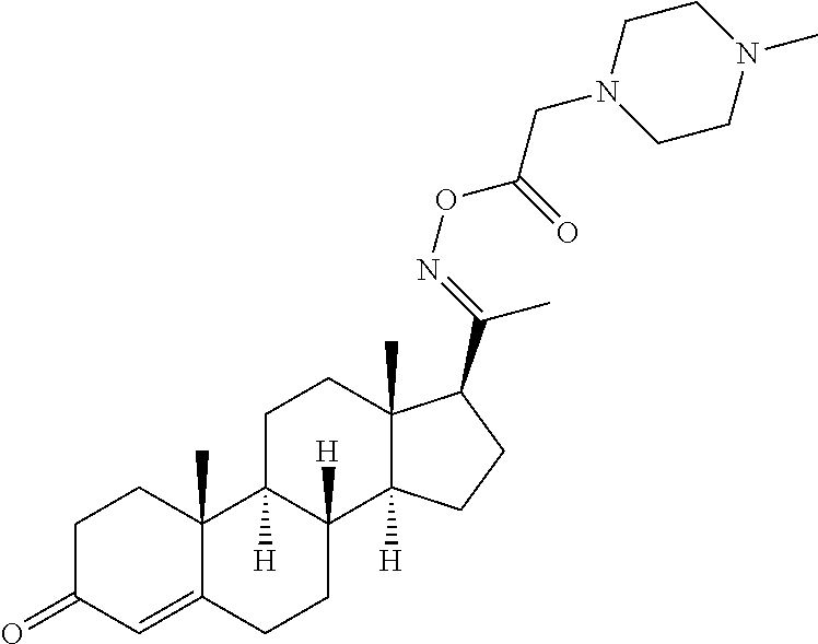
C1C(=O)C=C2C(C)(C1)C1([H])C([H])(CC2)C2([H])C(C)(CC1)C(C(=NOC(=O)CN1CCN(C)CC1)C)CC2
